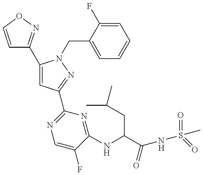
C1=CON=C1C1=CC(C2=NC=C(F)C(NC(CC(C)C)C(=O)NS(=O)(C)=O)=N2)=NN1CC1=CC=CC=C1F.[H]
